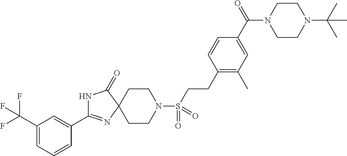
N1C(=O)C2(N=C1C1=CC(C(F)(F)F)=CC=C1)CCN(S(=O)(=O)CCC1=C(C)C=C(C(=O)N3CCN(C(C)(C)C)CC3)C=C1)CC2
